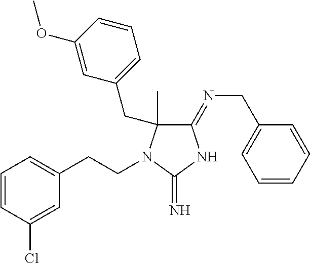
C1(=NCC2=CC=CC=C2)C(C)(CC2=CC=CC(OC)=C2)N(CCC2=CC=CC(Cl)=C2)C(=N)N1
